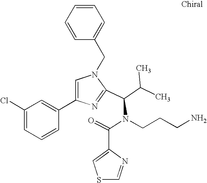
C1(Cl)=CC=CC(C2=CN(CC3=CC=CC=C3)C(C(C(C)C)N(CCCN)C(=O)C3=CSC=N3)=N2)=C1
